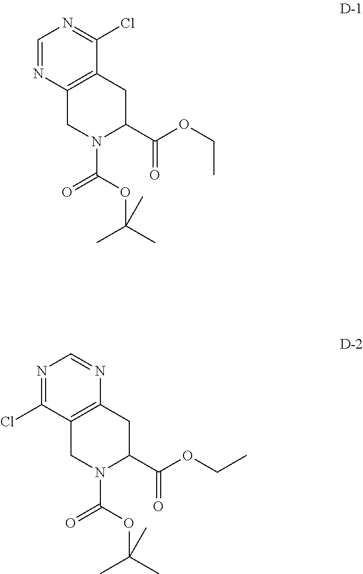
N1(C(OC(C)(C)C)=O)C(C(OCC)=O)CC2=C(C1)N=CN=C2Cl.N1(C(OC(C)(C)C)=O)C(C(OCC)=O)CC2=C(C1)C(Cl)=NC=N2
